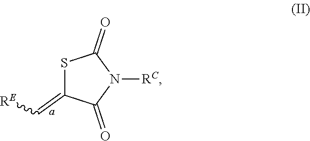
S1C(=C[RE])C(=O)N([RC])C1=O
